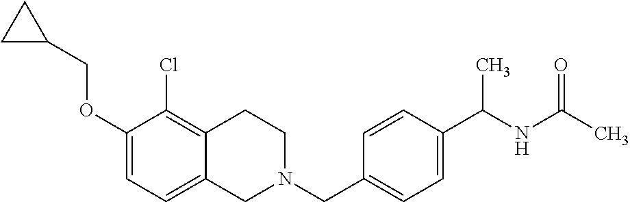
C1(OCC2CC2)=CC=C2C(=C1Cl)CCN(CC1=CC=C(C(NC(C)=O)C)C=C1)C2
